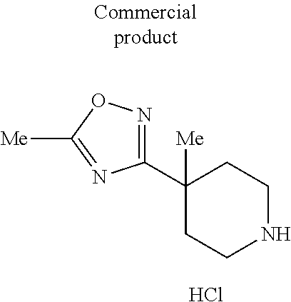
C1(C2([Me])CCNCC2)=NOC([Me])=N1.Cl
